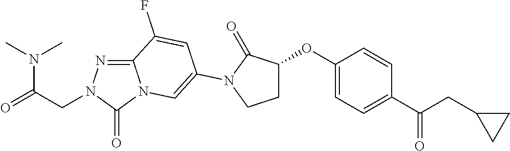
C12=NN(CC(N(C)C)=O)C(=O)N1C=C(N1C(=O)C(OC3=CC=C(C(CC4CC4)=O)C=C3)CC1)C=C2F
